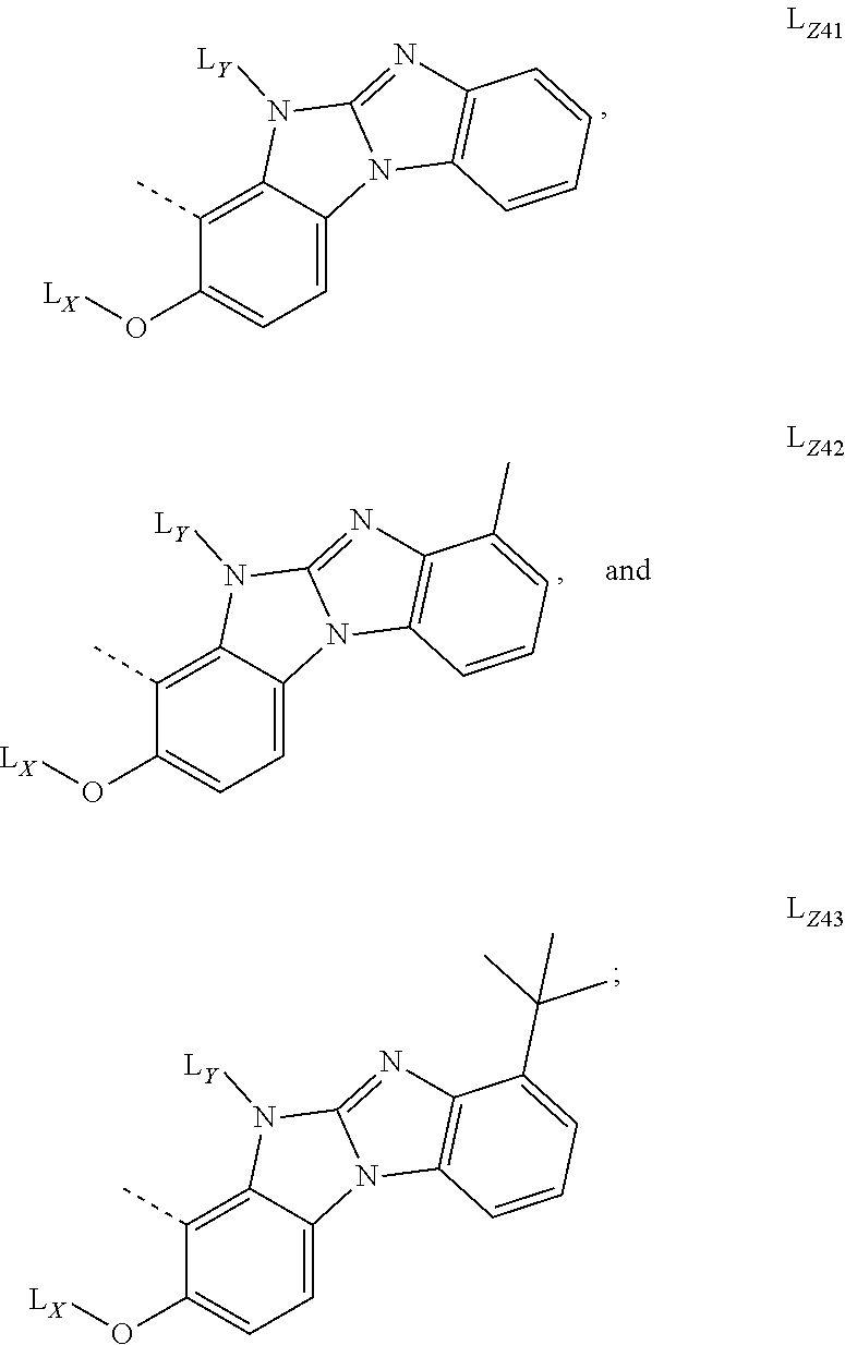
C12=C(C)C(O[LX])=CC=C1N1C(=NC3=C1C=CC=C3)N2[LY].C12=C(C)C(O[LX])=CC=C1N1C(=NC3=C1C=CC=C3C)N2[LY].C12=C(C)C(O[LX])=CC=C1N1C(=NC3=C1C=CC=C3C(C)(C)C)N2[LY]
